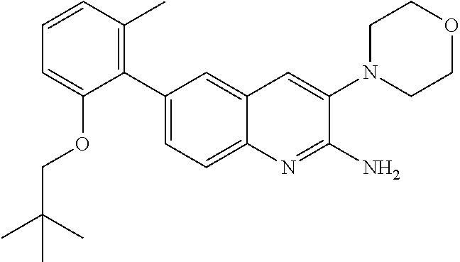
C1(C2=CC=C3C(=C2)C=C(N2CCOCC2)C(N)=N3)=C(C)C=CC=C1OCC(C)(C)C
